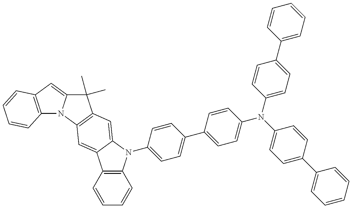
C12=C(C=C3N1C1=C(C3(C)C)C=C3C(=C1)C1=C(N3C3=CC=C(C4=CC=C(N(C5=CC=C(C6=CC=CC=C6)C=C5)C5=CC=C(C6=CC=CC=C6)C=C5)C=C4)C=C3)C=CC=C1)C=CC=C2
